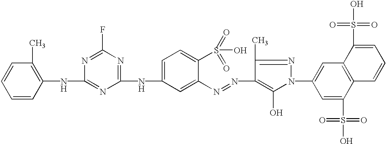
C1(N2N=C(C)C(N=NC3=CC(NC4=NC(F)=NC(NC5=C(C)C=CC=C5)=N4)=CC=C3S(=O)(O)=O)=C2O)=CC2=C(C(S(O)(=O)=O)=C1)C=CC=C2S(O)(=O)=O
